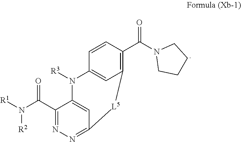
C1(C(=O)N([R2])[R1])=NN=C2C=C1N([R3])C1=CC(=C(C(N3CCCC3)=O)C=C1)[L5]2
